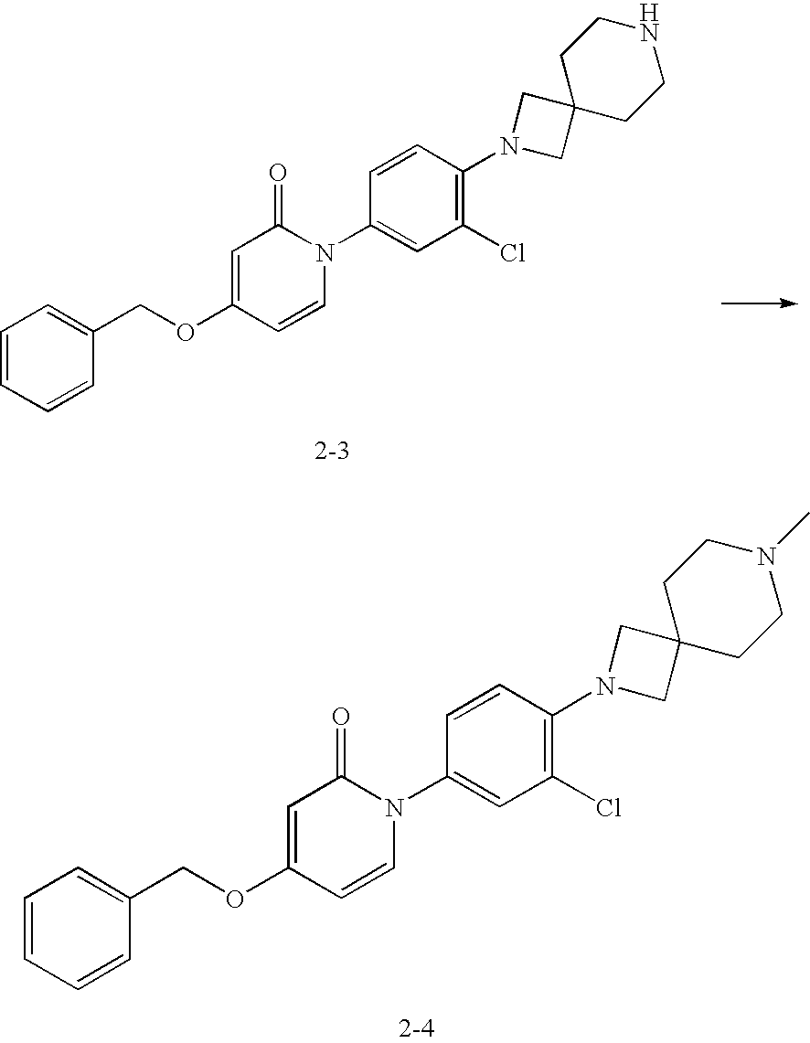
C1=CC=CC(COC2=CC(=O)N(C3=CC(Cl)=C(N4CC5(C4)CCNCC5)C=C3)C=C2)=C1.[2-3].C1=CC=CC(COC2=CC(=O)N(C3=CC(Cl)=C(N4CC5(C4)CCN(C)CC5)C=C3)C=C2)=C1.[2-4]
